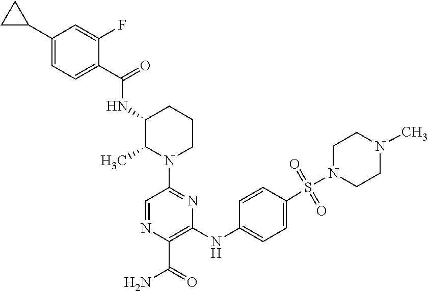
N(C1C(C)N(C2=NC(NC3=CC=C(S(N4CCN(C)CC4)(=O)=O)C=C3)=C(C(=O)N)N=C2)CCC1)C(C1=CC=C(C2CC2)C=C1F)=O
